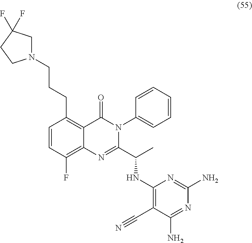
N1(CCCC2=C3C(=C(F)C=C2)N=C(C(C)NC2=C(C#N)C(N)=NC(N)=N2)N(C2=CC=CC=C2)C3=O)CC(F)(F)CC1
